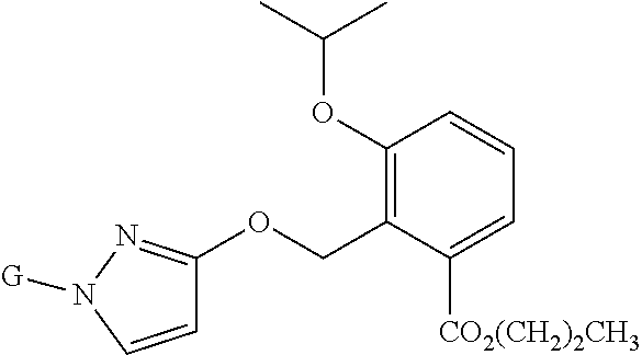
C1=CN([G])N=C1OCC1=C(OC(C)C)C=CC=C1[CO2(CH2)2CH3]
